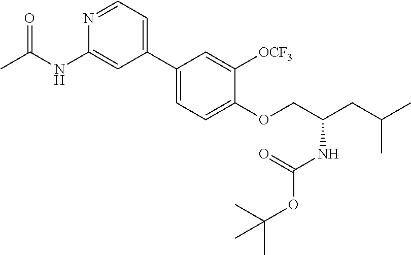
C1(C2=CC=C(OCC(NC(OC(C)(C)C)=O)CC(C)C)C([OCF3])=C2)=CC=NC(NC(C)=O)=C1
